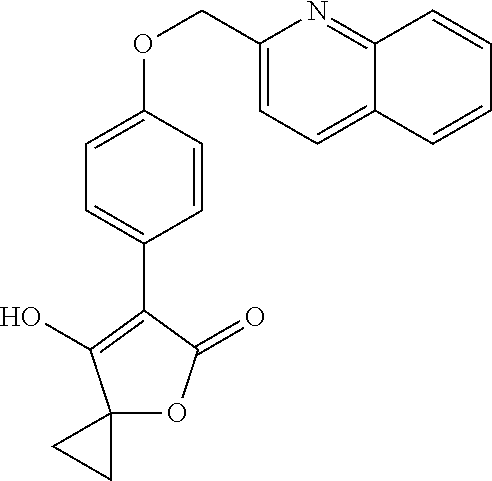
C1=CC(OCC2=CC=C3C(=N2)C=CC=C3)=CC=C1C1=C(O)C2(OC1=O)CC2
